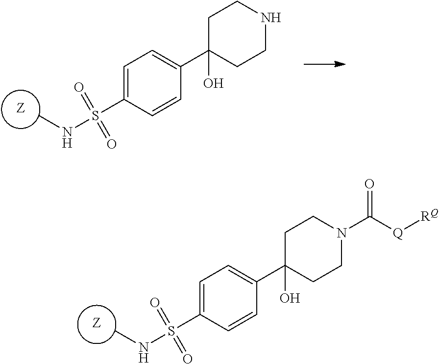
CNS(C1=CC=C(C2(O)CCN(C([Q][RQ])=O)CC2)C=C1)(=O)=O.[Z].CNS(C1=CC=C(C2(O)CCNCC2)C=C1)(=O)=O.[Z]
